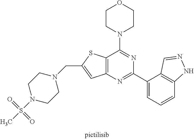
C1CN(C2=NC(C3=CC=CC4=C3C=NN4)=NC3=C2SC(CN2CCN(S(=O)(=O)C)CC2)=C3)CCO1
